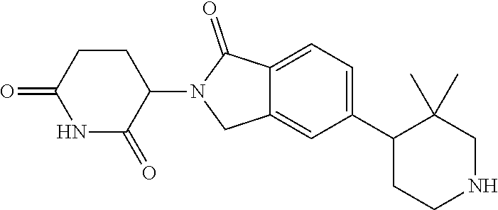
C1=C(C2C(C)(C)CNCC2)C=C2C(=C1)C(=O)N(C1C(=O)NC(=O)CC1)C2
